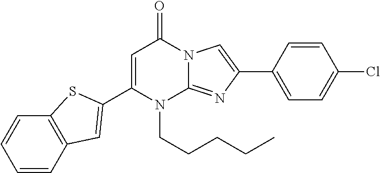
C1(C2=CC3=C(C=CC=C3)S2)=CC(=O)N2C(=NC(C3=CC=C(Cl)C=C3)=C2)N1CCCCC
